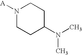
[A]N1CCC(N(C)C)CC1
